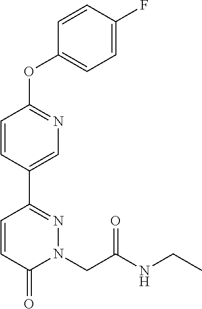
C1=CC(C2=NN(CC(NCC)=O)C(=O)C=C2)=CN=C1OC1=CC=C(F)C=C1
